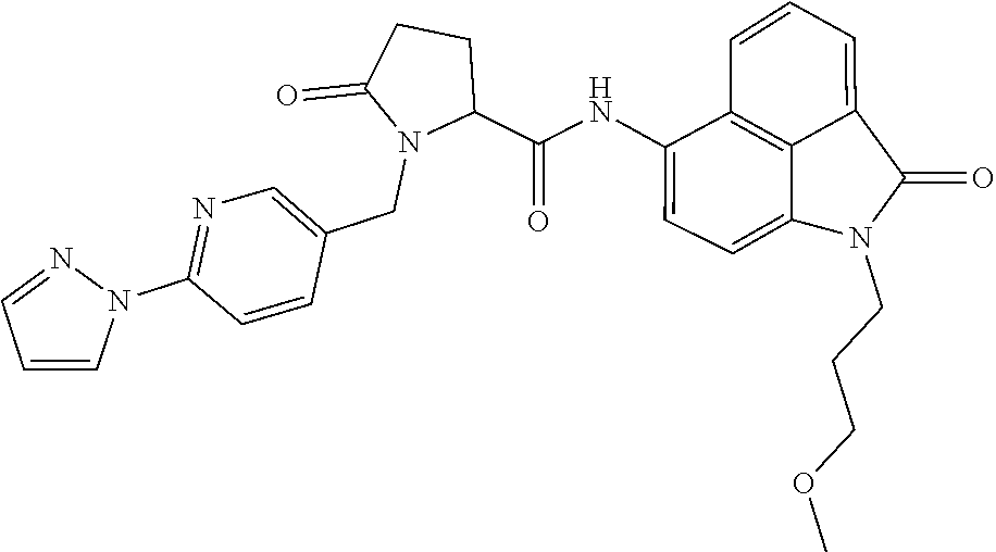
C1(C(NC2=CC=C3C4=C2C=CC=C4C(=O)N3CCCOC)=O)CCC(=O)N1CC1=CN=C(N2N=CC=C2)C=C1
